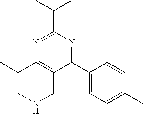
N1CC2=C(C(C)C1)N=C(C(C)C)N=C2C1=CC=C(C)C=C1
